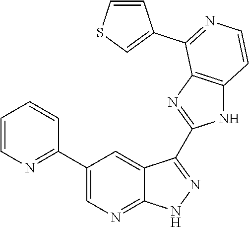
C1=CN=C(C2=CN=C3C(=C2)C(C2=NC4=C(N2)C=CN=C4C2=CSC=C2)=N[N H]3)C=C1
